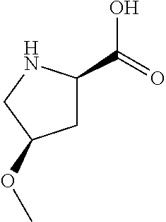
C1(C(=O)O)CC(OC)CN1
